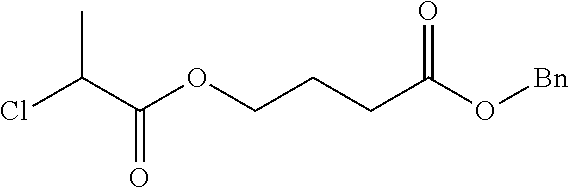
ClC(C(OCCCC(O[Bn])=O)=O)C
